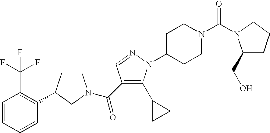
C1=CC=CC(C2CCN(C(=O)C3=C(C4CC4)N(C4CCN(C(=O)N5C(CO)CCC5)CC4)N=C3)C2)=C1C(F)(F)F
